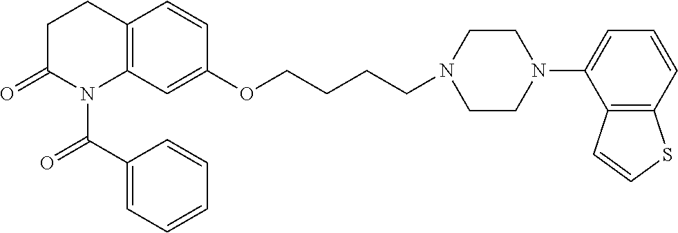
C1C(=O)N(C(C2=CC=CC=C2)=O)C2=C(C1)C=CC(OCCCCN1CCN(C3=CC=CC4=C3C=CS4)CC1)=C2
